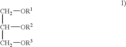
C(C[OR1])(C[OR3])[OR2]
